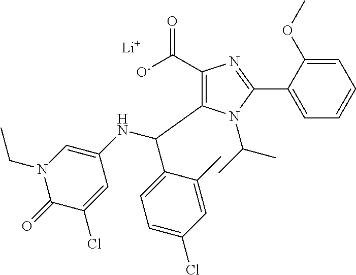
C1(C([O-])=O)=C(C(NC2=CN(CC)C(=O)C(Cl)=C2)C2=CC=C(Cl)C=C2C)N(C(C)C)C(C2=CC=CC=C2OC)=N1.[Li]
